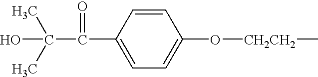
C(O)(C)(C)C(=O)C1=CC=C(O[CH2CH2]C)C=C1
